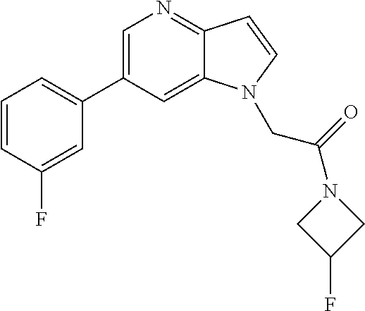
C1=CC(F)=CC(C2=CN=C3C(=C2)N(CC(N2CC(F)C2)=O)C=C3)=C1
